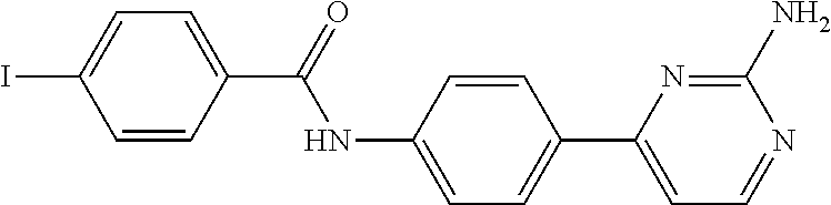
C1=CC(C(=O)NC2=CC=C(C3=CC=NC(N)=N3)C=C2)=CC=C1I
